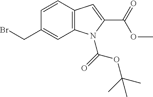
C1(CBr)=CC2=C(C=C1)C=C(C(OC)=O)N2C(OC(C)(C)C)=O
